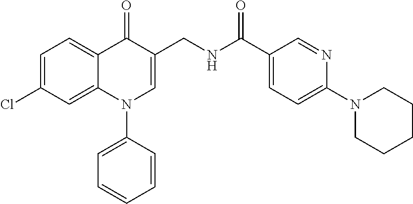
C1=C(Cl)C=C2C(=C1)C(=O)C(CNC(C1=CC=C(N3CCCCC3)N=C1)=O)=CN2C1=CC=CC=C1
